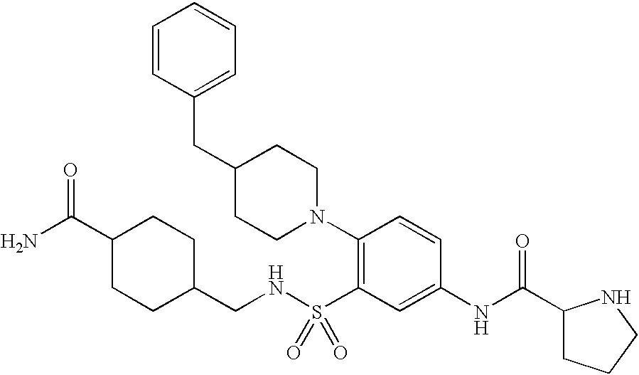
NC(C1CCC(CNS(C2=C(N3CCC(CC4=CC=CC=C4)CC3)C=CC(NC(C3CCCN3)=O)=C2)(=O)=O)CC1)=O
